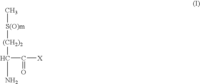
C[S(O)m][(CH2)2]C(C([X])=O)N
